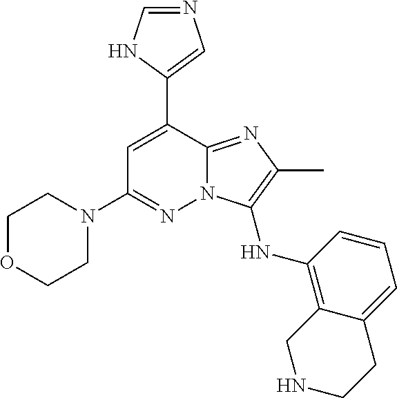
C1(C2=CC(N3CCOCC3)=NN3C2=NC(C)=C3NC2=C3C(=CC=C2)CCNC3)=CN=CN1
